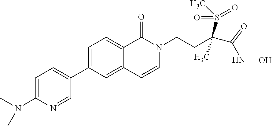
C1=C(N(C)C)N=CC(C2=CC=C3C(=C2)C=CN(CCC(S(C)(=O)=O)(C)C(NO)=O)C3=O)=C1
